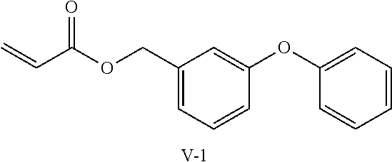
C1(COC(C=C)=O)=CC=CC(OC2=CC=CC=C2)=C1.[V]
